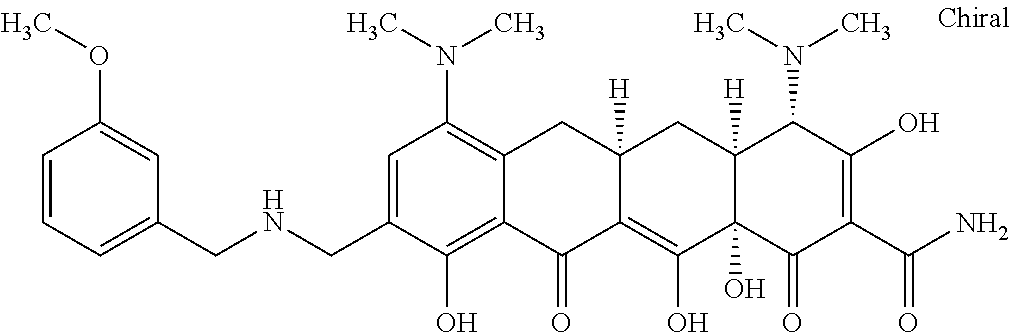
C12([H])C(O)(C(=O)C(C(N)=O)=C(O)C1N(C)C)C(O)=C1C([H])(C2)CC2=C(N(C)C)C=C(CNCC3=CC=CC(OC)=C3)C(O)=C2C1=O
